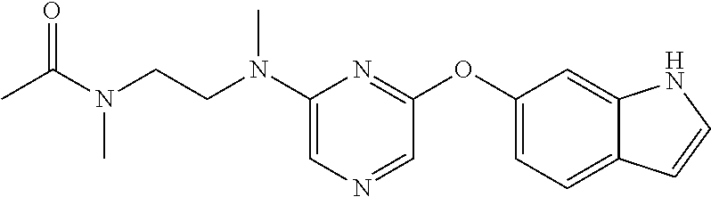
C1(N(CCN(C(C)=O)C)C)=CN=CC(OC2=CC=C3C(=C2)NC=C3)=N1
